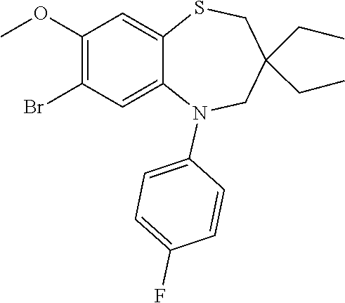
C1=C2SCC(CC)(CC)CN(C3=CC=C(F)C=C3)C2=CC(Br)=C1OC
